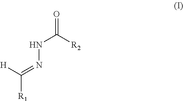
O=C([R2])NN=C([R1])[H]
